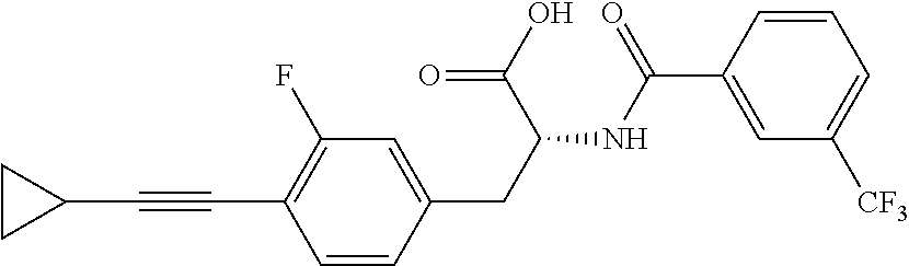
C1=CC(CC(C(=O)O)NC(=O)C2=CC([CF3])=CC=C2)=CC(F)=C1C#CC1CC1
